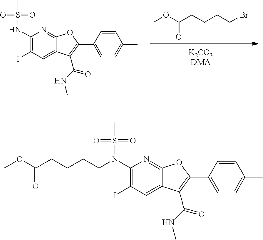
COC(CCCCBr)=O.C1(NS(=O)(=O)C)=C(I)C=C2C(=N1)OC(C1=CC=C(C)C=C1)=C2C(NC)=O.C1(N(S(=O)(=O)C)CCCCC(OC)=O)=C(I)C=C2C(=N1)OC(C1=CC=C(C)C=C1)=C2C(NC)=O
